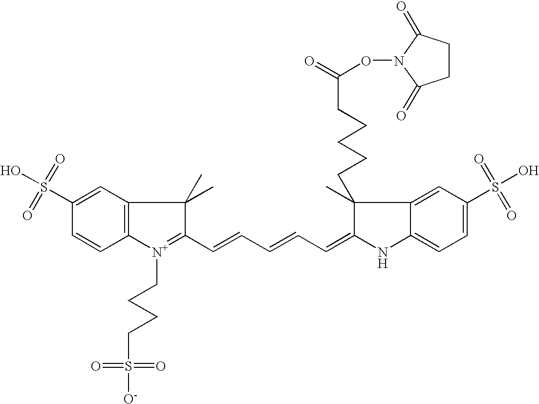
C1=CC2=C(C=C1S(O)(=O)=O)C(C)(C)C(C=CC=CC=C1C(C)(CCCCCC(=O)ON3C(=O)CCC3=O)C3=CC(S(O)(=O)=O)=CC=C3N1)=[N+]2CCCCS(=O)(=O)[O-]
